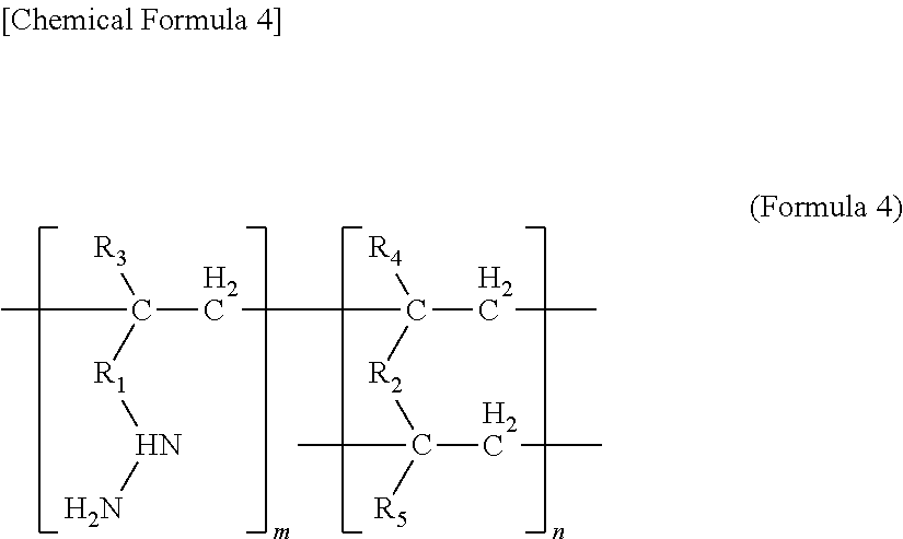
CC(CC(CC)([R4])[R2]C([R5])(CC)C)([R3])[R1]NN
